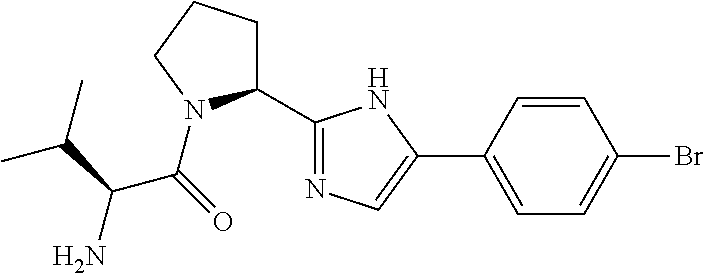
C1(C2=NC=C(C3=CC=C(Br)C=C3)N2)CCCN1C(C(N)C(C)C)=O
